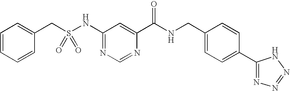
C1=CC=CC(CS(NC2=NC=NC(C(NCC3=CC=C(C4=NN=NN4)C=C3)=O)=C2)(=O)=O)=C1
